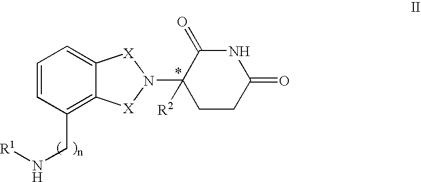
C1=CC(CN[R1])=C2C(=C1)[X]N(C1([R2])CCC(=O)NC1=O)[X]2
